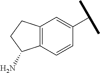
C12=C(C=CC(C(C)C)=C1)C(N)CC2
